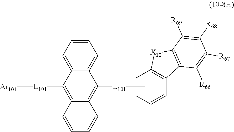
C1=CC=C2C(=C1)C([L101][Ar101])=C1C(=C2[L101]C)C=CC=C1.C1=CC=CC2=C1[X12]C1=C2C([R66])=C([R67])C([R68])=C1[R69]
